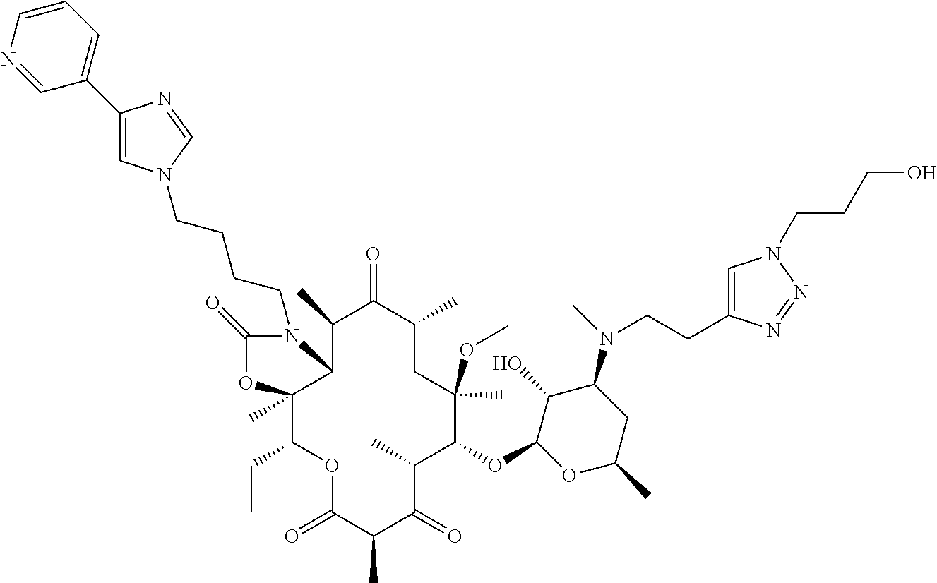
O(C1C(C)C(=O)C(C)C(=O)OC(CC)C2(C)C(C(C)C(=O)C(C)CC1(OC)C)N(CCCCN1C=C(C3=CC=CN=C3)N=C1)C(=O)O2)C1C(O)C(N(C)CCC2=CN(CCCO)N=N2)CC(C)O1
